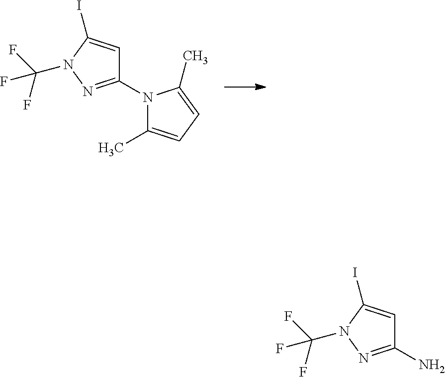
C1(N2C(C)=CC=C2C)=NN(C(F)(F)F)C(I)=C1.C1(N)=NN(C(F)(F)F)C(I)=C1
